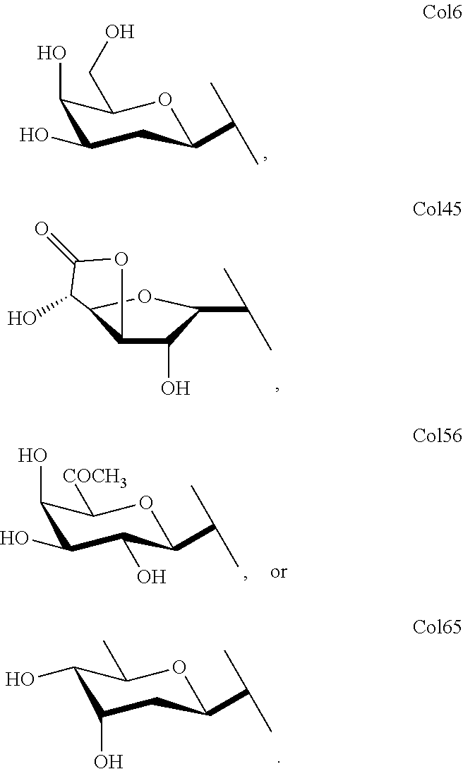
C1(O)C(O)CC(C(C)C)OC1CO.C1(O)C2C(OC1C(C)C)C(O)C(=O)O2.C1(O)C(O)CC(C(C)C)OC1C.C1(O)C(O)C(O)C(C(C)C)OC1[COCH3]
